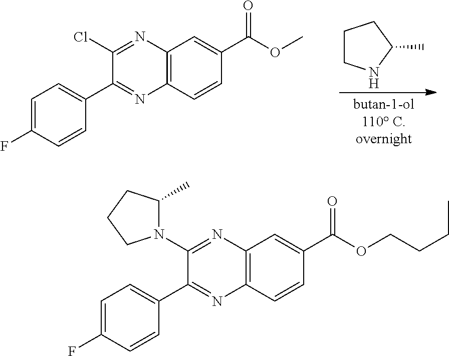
C1CNC(C)C1.C1=C(F)C=CC(C2=NC3=C(N=C2Cl)C=C(C(OC)=O)C=C3)=C1.C1=C(F)C=CC(C2=NC3=C(N=C2N2C(C)CCC2)C=C(C(OCCCC)=O)C=C3)=C1
